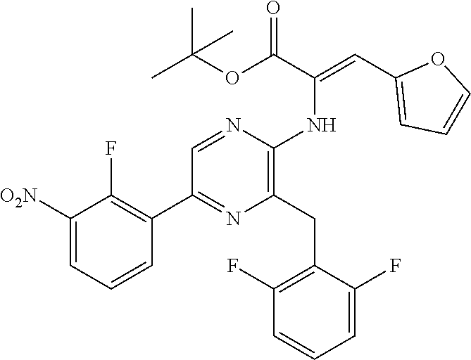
C1([O2N])=CC=CC(C2=NC(CC3=C(F)C=CC=C3F)=C(NC(C(OC(C)(C)C)=O)=CC3=CC=CO3)N=C2)=C1F
